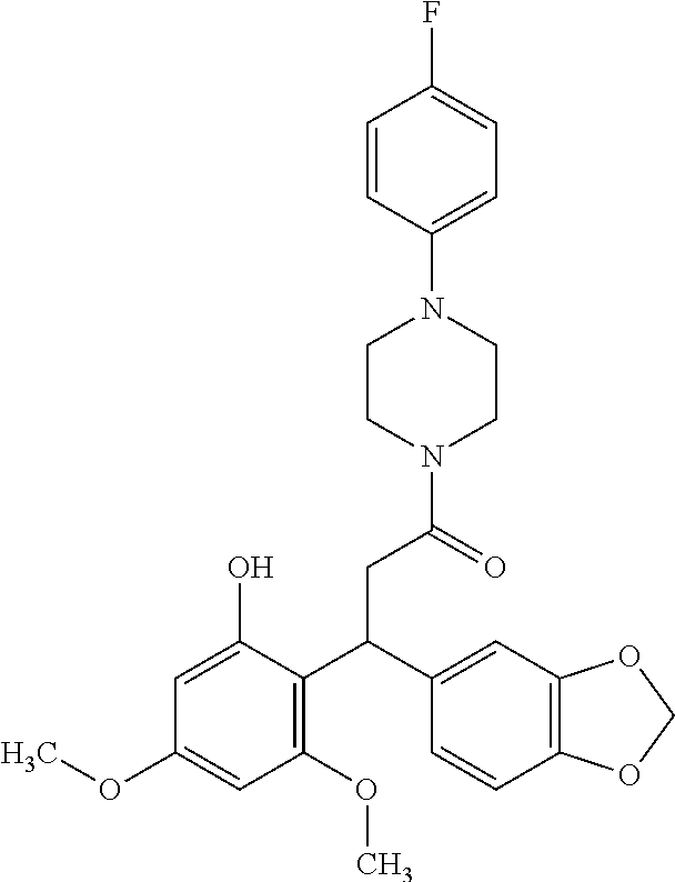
C1CN(C(=O)CC(C2=C(OC)C=C(OC)C=C2O)C2=CC3=C(C=C2)OCO3)CCN1C1=CC=C(F)C=C1
